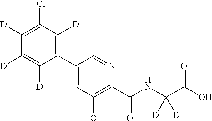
C1(C2=C([D])C(Cl)=C([D])C([D])=C2[D])=CC(O)=C(C(NC(C(O)=O)([D])[D])=O)N=C1
